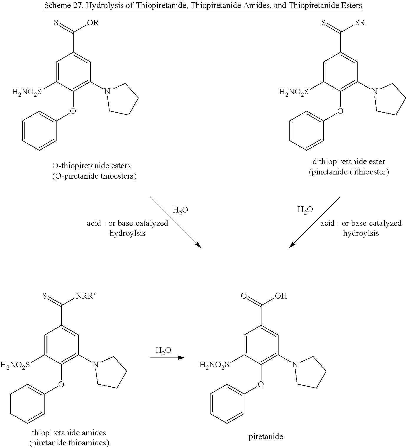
C1=C([H2NO2S])C(OC2=CC=CC=C2)=C(N2CCCC2)C=C1C(=S)[OR].C1=C([H2NO2S])C(OC2=CC=CC=C2)=C(N2CCCC2)C=C1C(=S)[SR].O.O.C1=C([H2NO2S])C(OC2=CC=CC=C2)=C(N2CCCC2)C=C1C(=S)[NRR].O.C1=C([H2NO2S])C(OC2=CC=CC=C2)=C(N2CCCC2)C=C1C(=O)O
